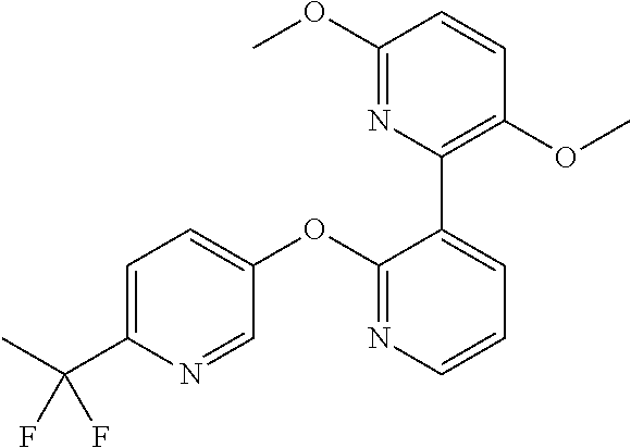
C1=C(C(F)(F)C)N=CC(OC2=NC=CC=C2C2=C(OC)C=CC(OC)=N2)=C1
